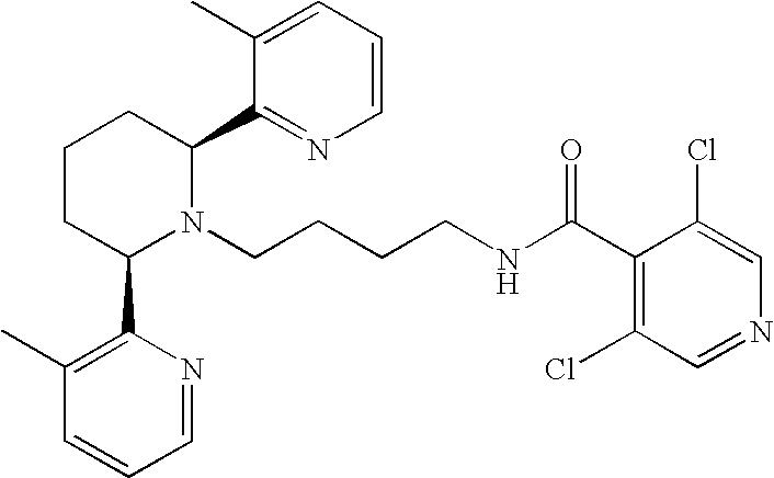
C1=CC=C(C)C(C2CCCC(C3=C(C)C=CC=N3)N2CCCCNC(C2=C(Cl)C=NC=C2Cl)=O)=N1
